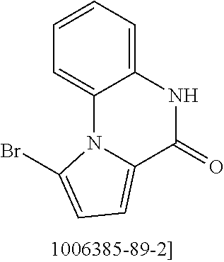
C1=CC=C2C(=C1)N1C(=CC=C1Br)C(=O)N2
